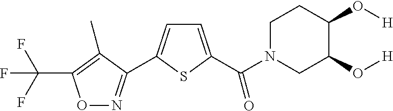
C1=C(C(N2CC(O[H])C(O[H])CC2)=O)SC(C2=NOC(C(F)(F)F)=C2C)=C1
